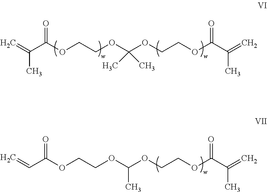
C=C(C(=O)OCCOC(OCCOC(=O)C(C)=C)(C)C)C.C=CC(=O)OCCOC(OCCOC(=O)C(C)=C)C
